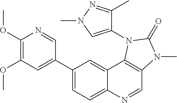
C1(C2=CC(OC)=C(OC)N=C2)=CC=C2C(=C1)C1=C(C=N2)N(C)C(=O)N1C1=CN(C)N=C1C
